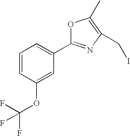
C1=CC(OC(F)(F)F)=CC(C2=NC(CI)=C(C)O2)=C1
